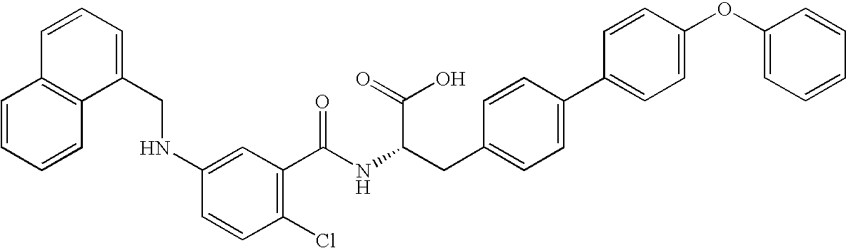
C1=CC=CC2=C1C=CC=C2CNC1=CC(C(NC(CC2=CC=C(C3=CC=C(OC4=CC=CC=C4)C=C3)C=C2)C(=O)O)=O)=C(Cl)C=C1
